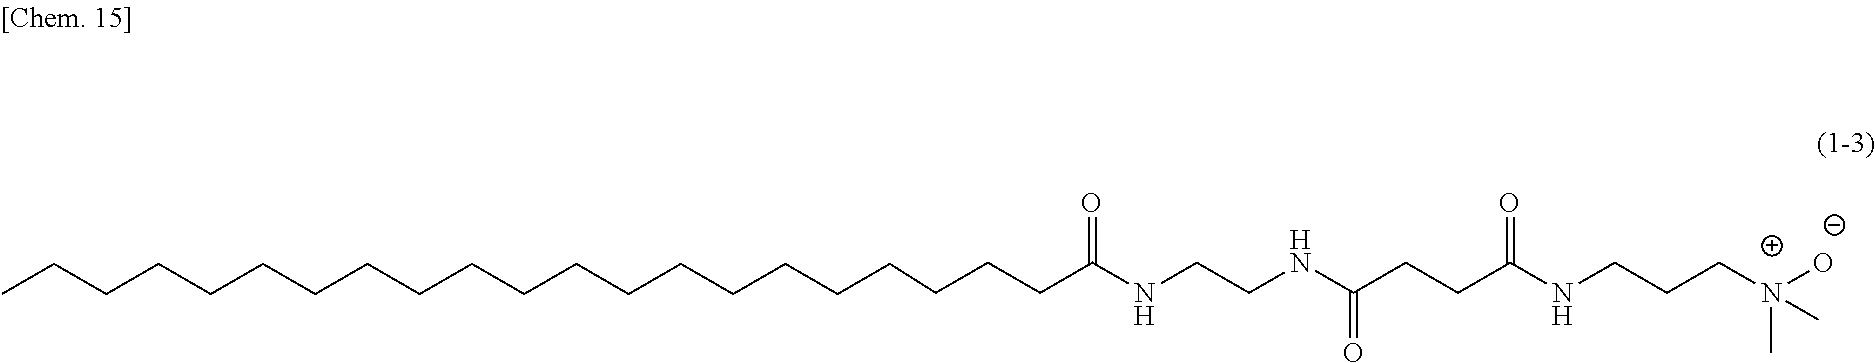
CCCCCCCCCCCCCCCCCCCCCC(NCCNC(CCC(NCCCN([O-])(C)C)=O)=O)=O
